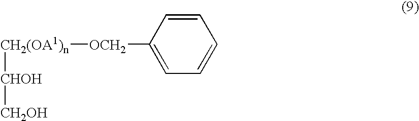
[CH2(OA1)n]([CHOH][CH2OH])[OCH2]C1=CC=CC=C1
